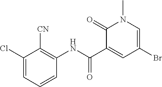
C1(Cl)=CC=CC(NC(C2=CC(Br)=CN(C)C2=O)=O)=C1[CN]
